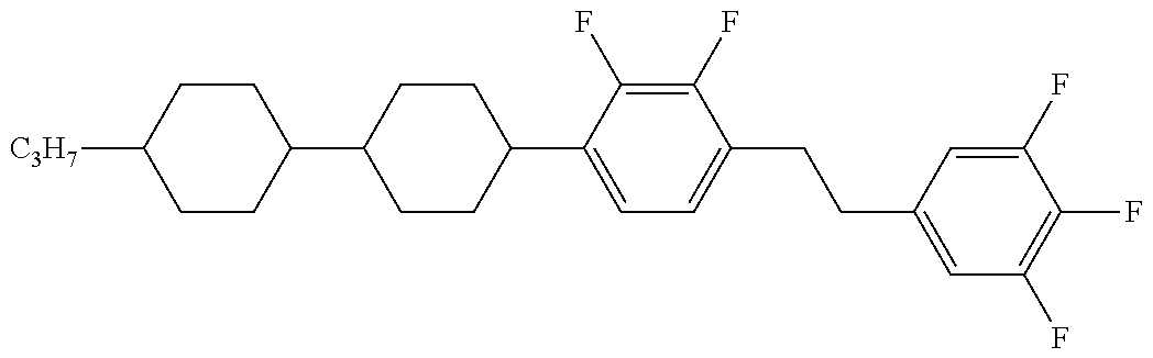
C1(C2CCC(C3=CC=C(CCC4=CC(F)=C(F)C(F)=C4)C(F)=C3F)CC2)CCC([C3H7])CC1
